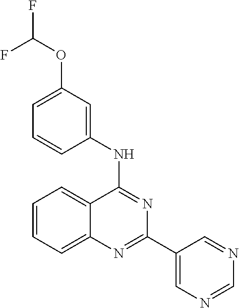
C1=CC=C2C(=C1)C(NC1=CC(OC(F)F)=CC=C1)=NC(C1=CN=CN=C1)=N2
